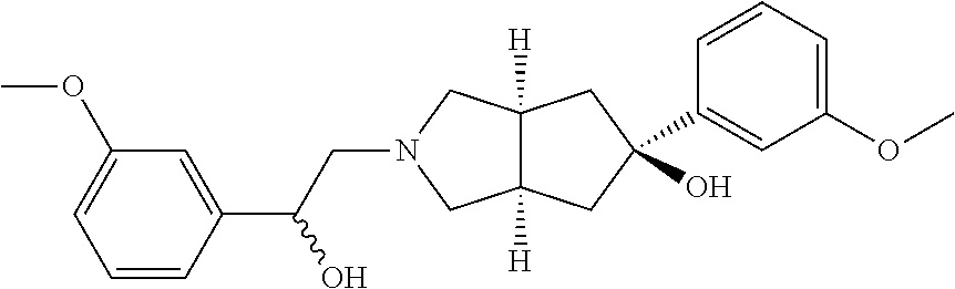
C1(C2(O)CC3([H])C([H])(CN(CC(C4=CC(OC)=CC=C4)O)C3)C2)=CC(OC)=CC=C1
